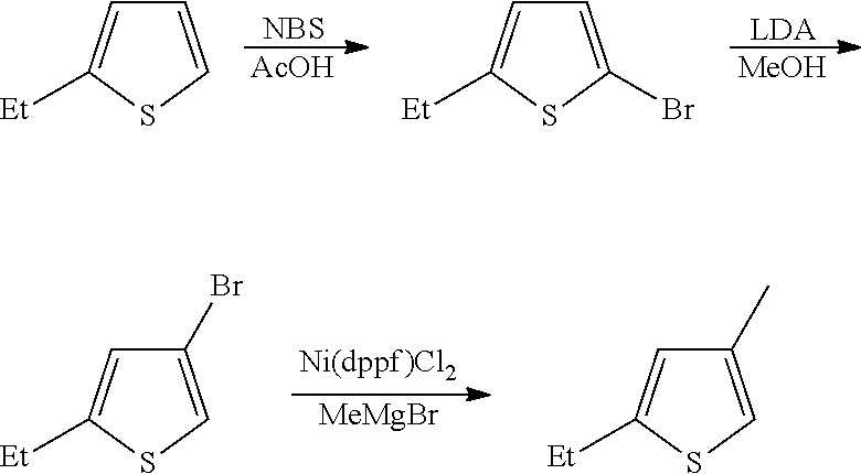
[MeMgBr].C1=C([Et])SC=C1Br.C1=C([Et])SC=C1C.[AcOH].[NBS].[MeOH].[LDA].C1=C([Et])SC=C1.C1=C([Et])SC(Br)=C1
